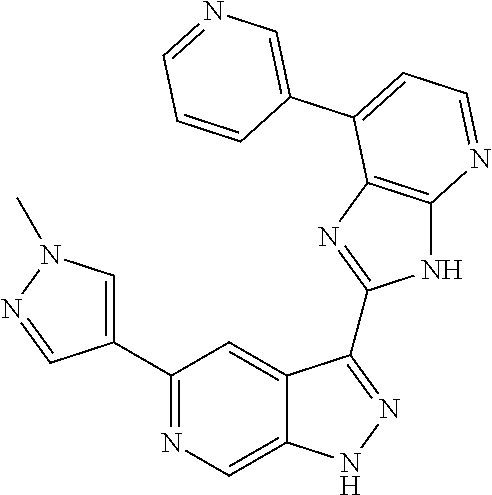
C1(C2=NC=C3C(=C2)C(C2=NC4=C(N2)N=CC=C4C2=CN=CC=C2)=NN3)=CN(C)N=C1
